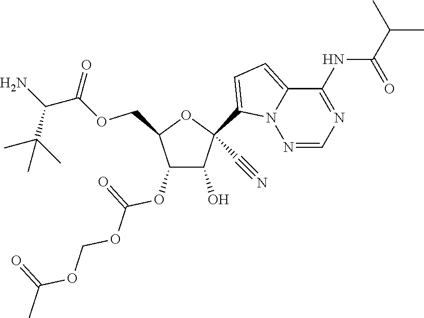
C1(O)C(OC(=O)OCOC(C)=O)C(COC(=O)C(N)C(C)(C)C)OC1(C1=CC=C2N1N=CN=C2NC(=O)C(C)C)C#N
